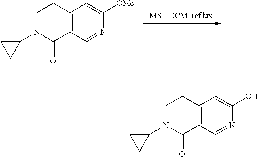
N1=CC2=C(C=C1[OMe])CCN(C1CC1)C2=O.N1=CC2=C(C=C1O)CCN(C1CC1)C2=O
